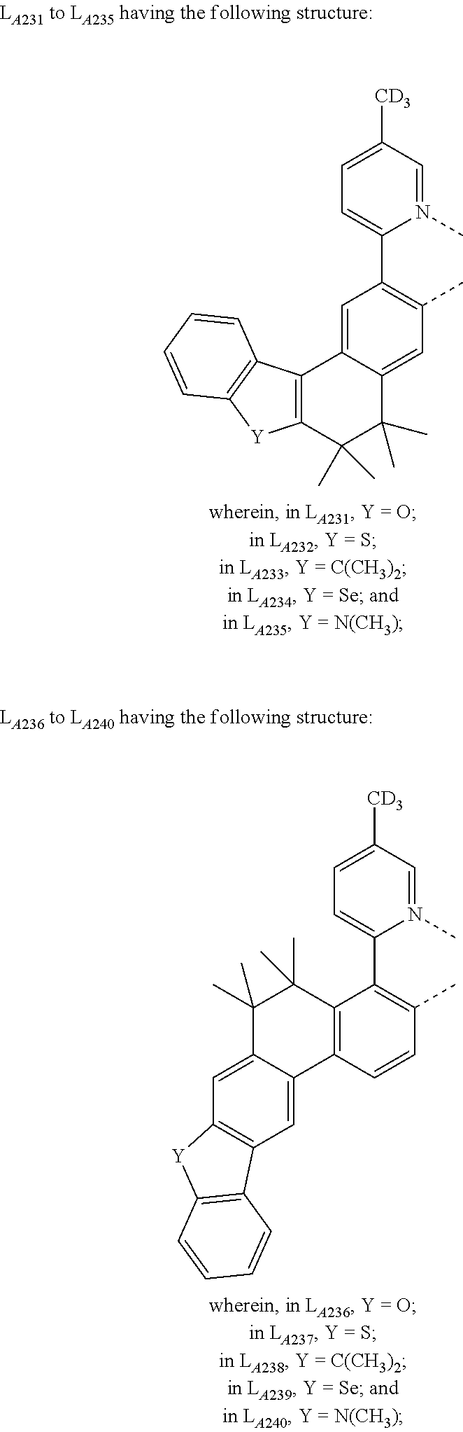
N1(C)=CC([CD3])=CC=C1C1=C(C)C=C2C(=C1)C1=C(C(C)(C)C2(C)C)[Y]C2=C1C=CC=C2.N1(C)=CC([CD3])=CC=C1C1=C(C)C=CC2=C1C(C)(C)C(C)(C)C1=CC3=C(C=C21)C1=C([Y]3)C=CC=C1
